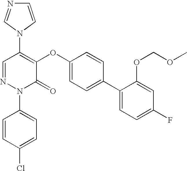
C1(N2C=NC=C2)=C(OC2=CC=C(C3=CC=C(F)C=C3OCOC)C=C2)C(=O)N(C2=CC=C(Cl)C=C2)N=C1
